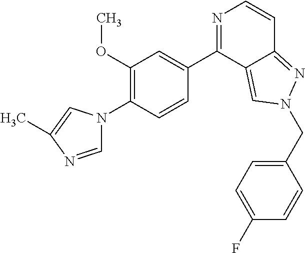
N1=C(C2=CC(OC)=C(N3C=NC(C)=C3)C=C2)C2=CN(CC3=CC=C(F)C=C3)N=C2C=C1
